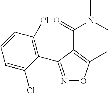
C1=C(Cl)C(C2=NOC(C)=C2C(=O)N(C)C)=C(Cl)C=C1
